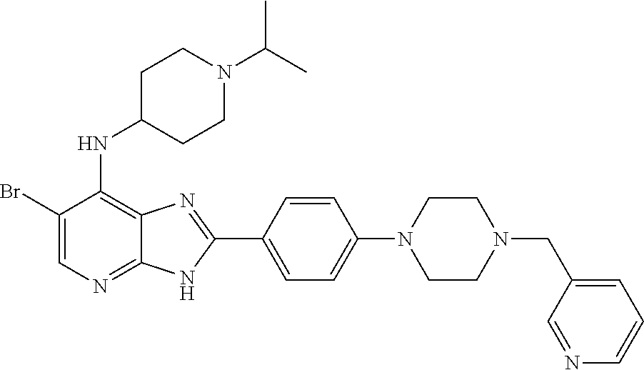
C1(Br)=CN=C2C(=C1NC1CCN(C(C)C)CC1)N=C(C1=CC=C(N3CCN(CC4=CC=CN=C4)CC3)C=C1)N2
